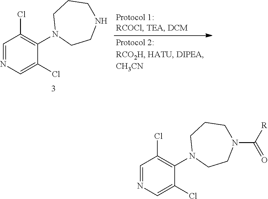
C1=NC=C(Cl)C(N2CCN(C(=O)[R])CCC2)=C1Cl.C1=NC=C(Cl)C(N2CCNCCC2)=C1Cl
